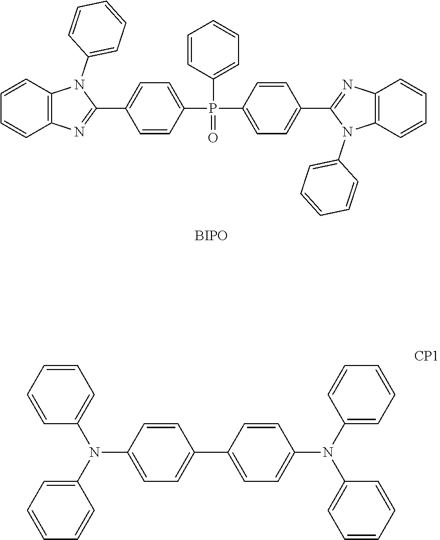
C1=CC2=C(C=C1)N=C(C1=CC=C(P(C3=CC=CC=C3)(C3=CC=C(C4=NC5=C(N4C4=CC=CC=C4)C=CC=C5)C=C3)=O)C=C1)N2C1=CC=CC=C1.[BIPO].C1(N(C2=CC=CC=C2)C2=CC=CC=C2)=CC=C(C2=CC=C(N(C3=CC=CC=C3)C3=CC=CC=C3)C=C2)C=C1
